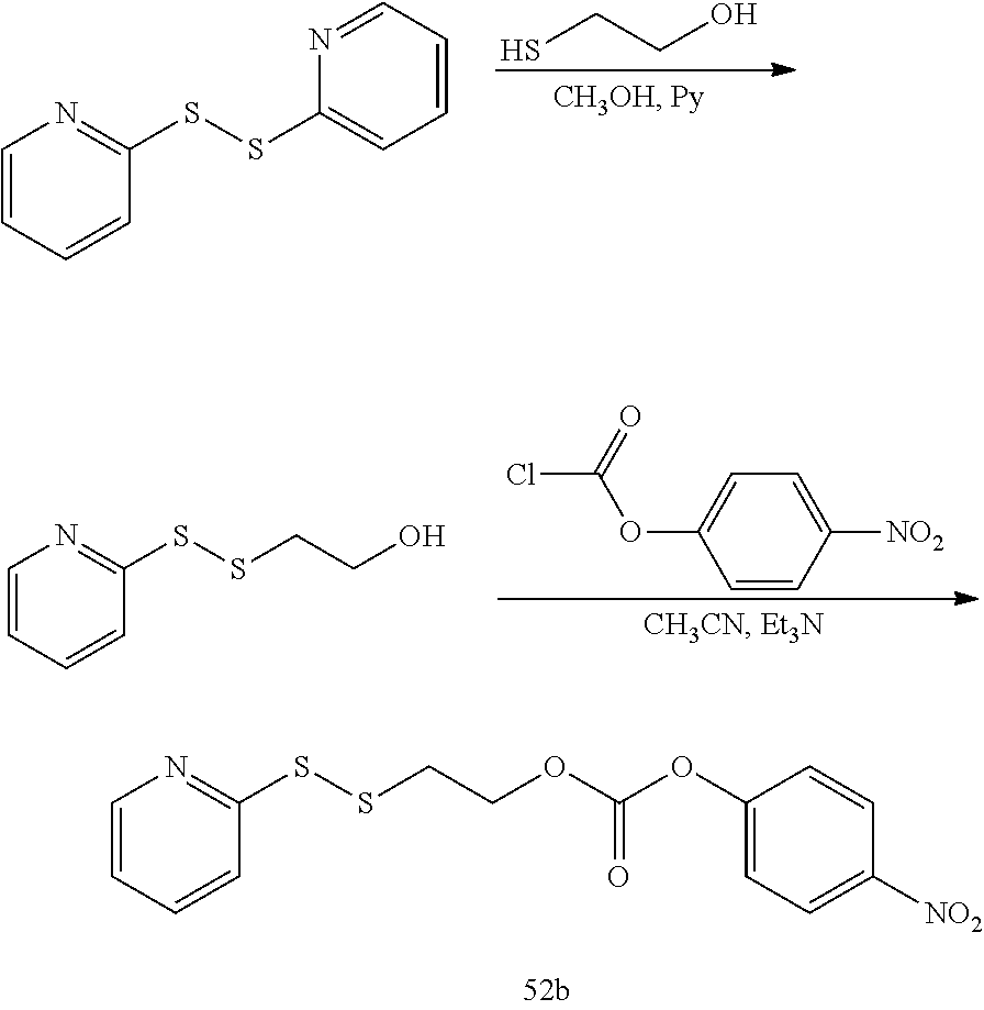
SCCO.C1=CC=CC(SSC2=CC=CC=N2)=N1.C1=CC=CC(SSCCOC(=O)OC2=CC=C([NO2])C=C2)=N1.C1=CC=CC(SSCCO)=N1.C1=CC([NO2])=CC=C1OC(Cl)=O
